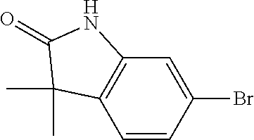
C1=CC(Br)=CC2=C1C(C)(C)C(=O)N2
